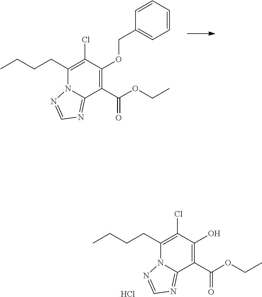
C1(CCCC)=C(Cl)C(OCC2=CC=CC=C2)=C(C(OCC)=O)C2=NC=NN12.C1(CCCC)=C(Cl)C(O)=C(C(OCC)=O)C2=NC=NN12.Cl
